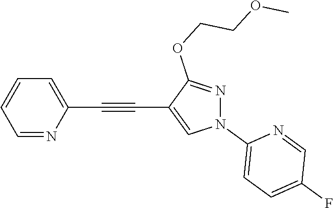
C1=NC(C#CC2=CN(C3=CC=C(F)C=N3)N=C2OCCOC)=CC=C1
